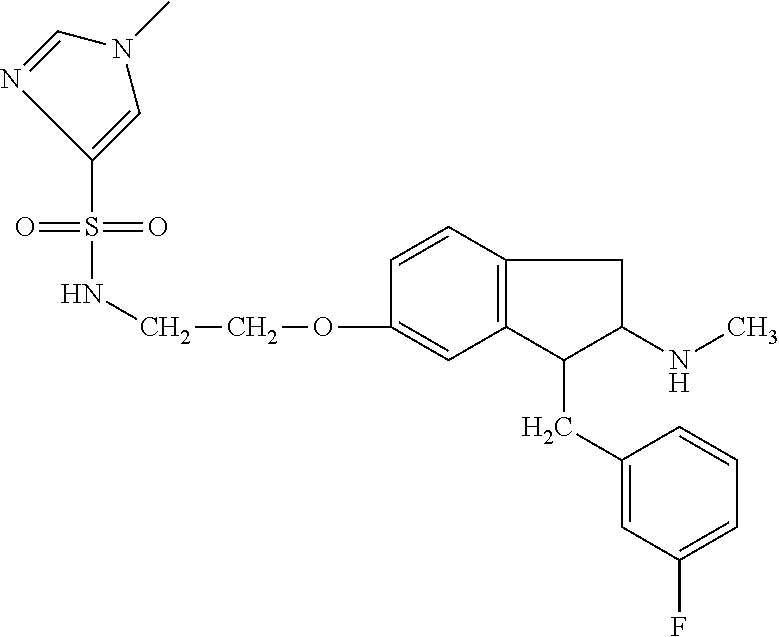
O=S(=O)(C1=CN(C)C=N1)NCCOC1=CC2=C(C=C1)CC(NC)C2CC1=CC(F)=CC=C1
